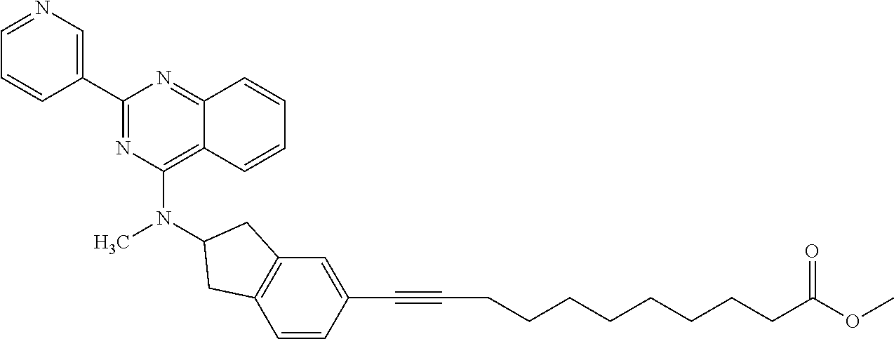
C1(C2=NC(N(C)C3CC4=C(C=CC(C#CCCCCCCCCC(OC)=O)=C4)C3)=C3C(=N2)C=CC=C3)=CN=CC=C1
